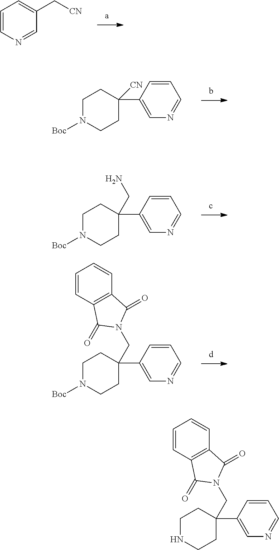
C1=CN=CC(C[CN])=C1.C1N([Boc])CCC([CN])(C2=CN=CC=C2)C1.C1N([Boc])CCC(CN)(C2=CN=CC=C2)C1.C1N([Boc])CCC(CN2C(=O)C3=C(C2=O)C=CC=C3)(C2=CN=CC=C2)C1.C1NCCC(CN2C(=O)C3=C(C2=O)C=CC=C3)(C2=CN=CC=C2)C1
